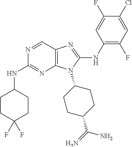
N1=CC2=C(N=C1NC1CCC(F)(F)CC1)N(C1CCC(C(=N)N)CC1)C(NC1=C(F)C=C(Cl)C(F)=C1)=N2
